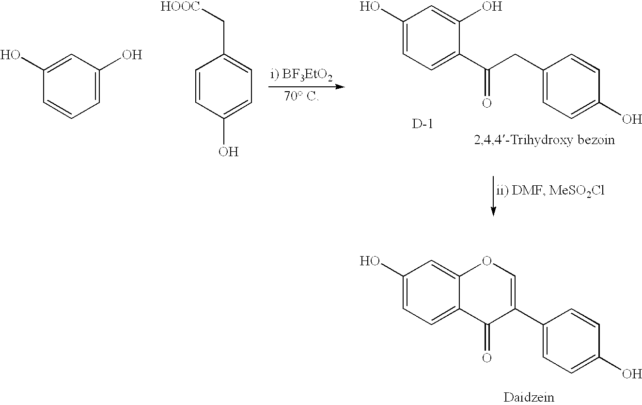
C1=CC(O)=CC=C1C1=COC2=CC(O)=CC=C2C1=O.C1=C(O)C=CC=C1O.C1(C[HOOC])=CC=C(O)C=C1.C1=CC(O)=CC=C1CC(C1=CC=C(O)C=C1O)=O.[D]
